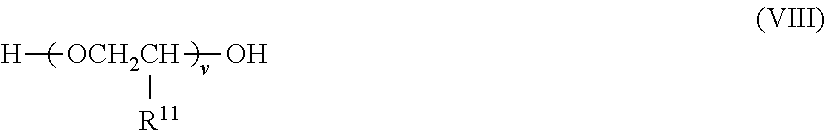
[H][OCH2CH](O)[R11]
